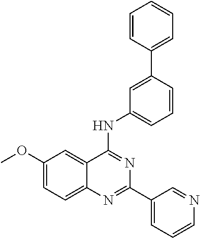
C1(OC)=CC=C2C(=C1)C(NC1=CC=CC(C3=CC=CC=C3)=C1)=NC(C1=CC=CN=C1)=N2
